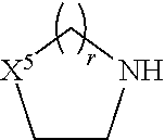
C1CNC[X5]1
